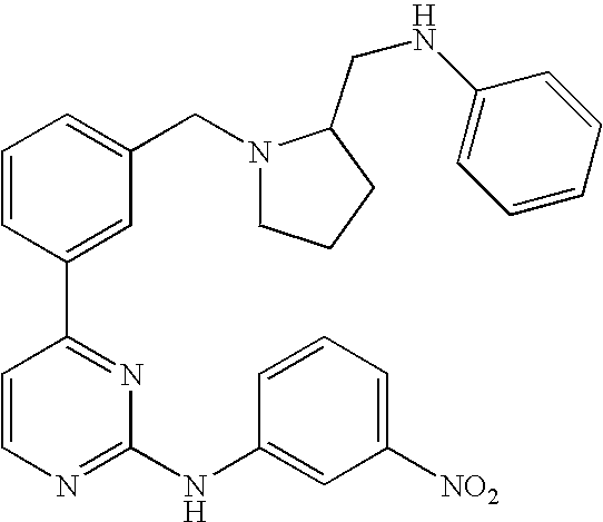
C1=CC(C2=NC(NC3=CC([NO2])=CC=C3)=NC=C2)=CC(CN2CCCC2CNC2=CC=CC=C2)=C1
